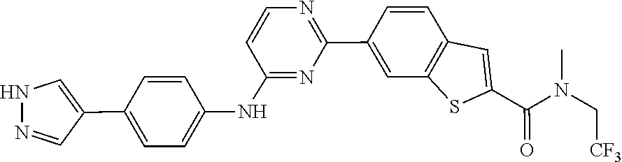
CN(C[CF3])C(C1=CC2=C(S1)C=C(C1=NC=CC(NC3=CC=C(C4=CNN=C4)C=C3)=N1)C=C2)=O
